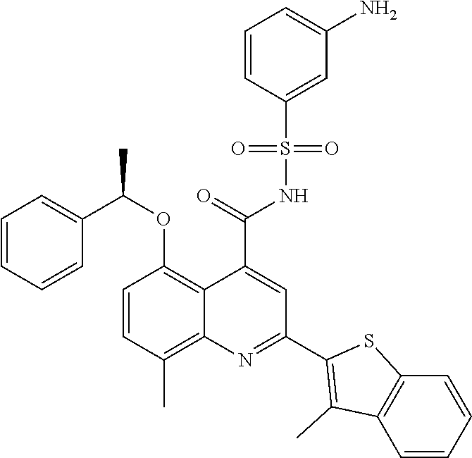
C1=CC(C)=C2C(=C1OC(C1=CC=CC=C1)C)C(C(=O)NS(C1=CC(N)=CC=C1)(=O)=O)=CC(C1=C(C)C3=C(S1)C=CC=C3)=N2
